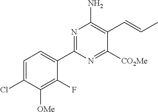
C1(C2=NC(N)=C(C=CC)C([CO2Me])=N2)=CC=C(Cl)C([OMe])=C1F
